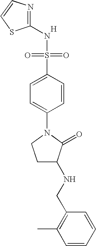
[H].N1=C(NS(=O)(=O)C2=CC=C(N3CCC(NCC4=C(C)C=CC=C4)C3=O)C=C2)SC=C1
